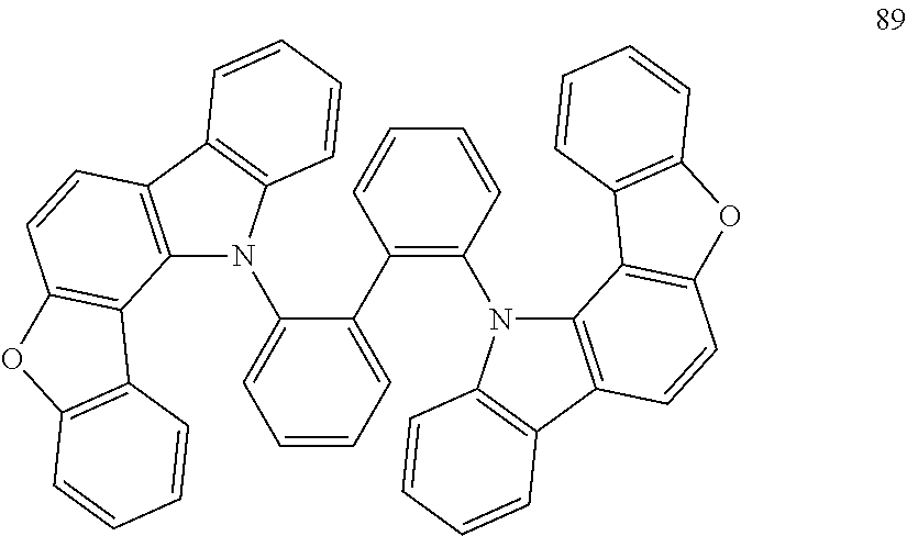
C12=C(C3=C(N1C1=CC=CC=C1C1=C(N4C5=C(C6=C4C=CC=C6)C=CC4=C5C5=C(O4)C=CC=C5)C=CC=C1)C=CC=C3)C=CC1=C2C2=C(O1)C=CC=C2
